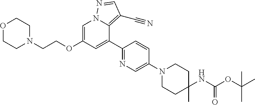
C1(C)(NC(OC(C)(C)C)=O)CCN(C2=CN=C(C3=CC(OCCN4CCOCC4)=CN4C3=C(C#N)C=N4)C=C2)CC1
